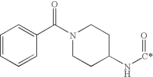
N1(C(C2=CC=CC=C2)=O)CCC(N[C*]=O)CC1
